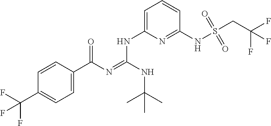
C1=CC(C(N=C(NC(C)(C)C)NC2=CC=CC(NS(CC(F)(F)F)(=O)=O)=N2)=O)=CC=C1C(F)(F)F
